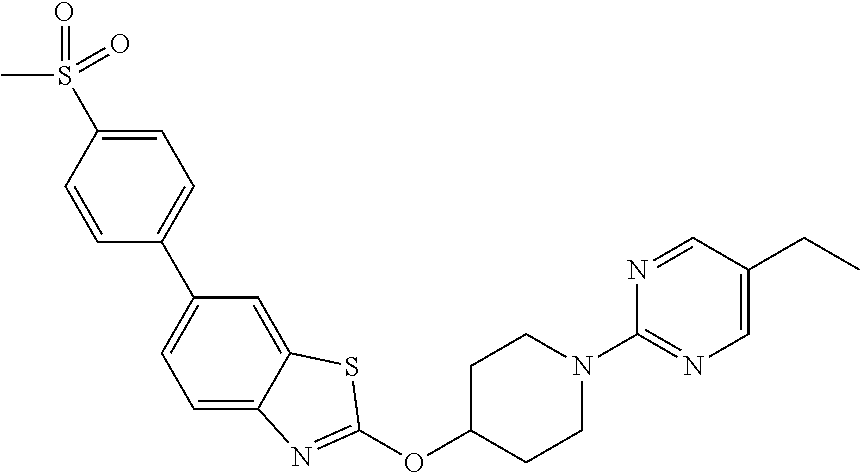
C1(C2=CC=C(S(=O)(=O)C)C=C2)=CC=C2C(=C1)SC(OC1CCN(C3=NC=C(CC)C=N3)CC1)=N2
